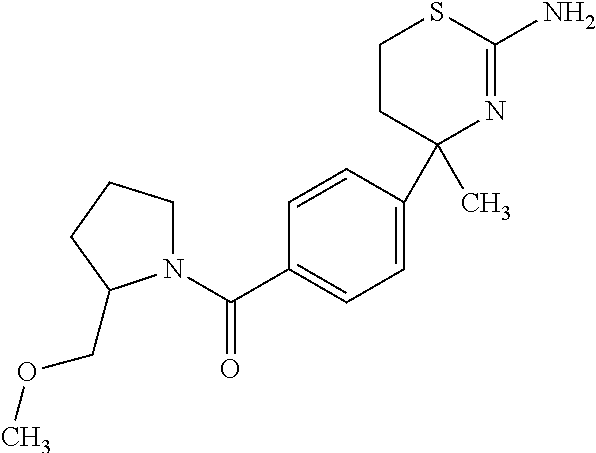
C1=CC(C2(C)N=C(N)SCC2)=CC=C1C(=O)N1CCCC1COC
